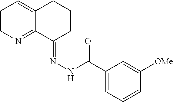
C1=CN=C2C(=C1)CCCC2=NNC(C1=CC=CC([OMe])=C1)=O
